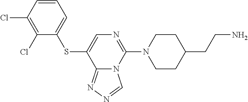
N1(C2=NC=C(SC3=CC=CC(Cl)=C3Cl)C3=NN=CN23)CCC(CCN)CC1
